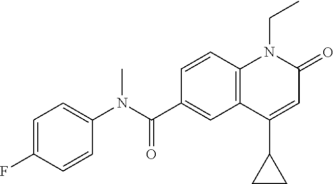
C1(N(C(C2=CC3=C(C=C2)N(CC)C(=O)C=C3C2CC2)=O)C)=CC=C(F)C=C1
